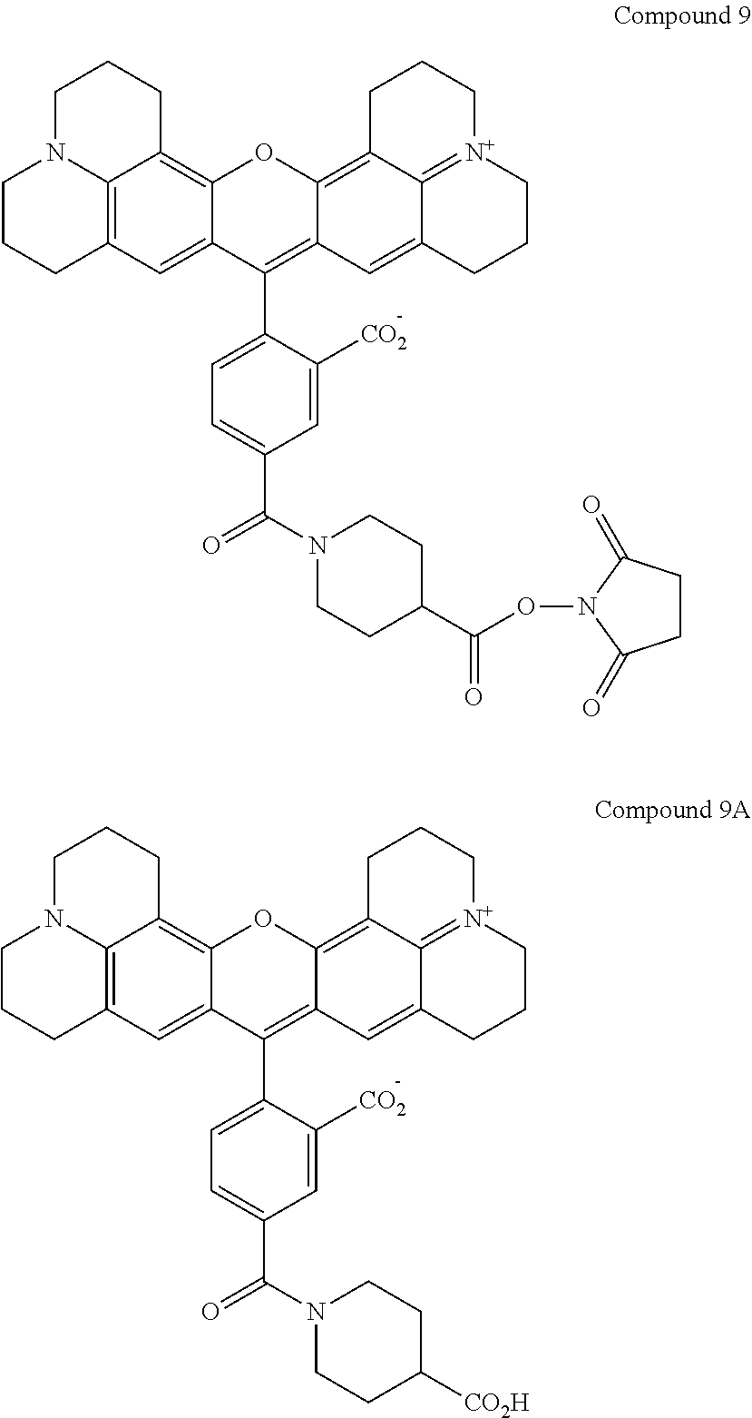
C1CCC2=C3N1CCCC3=C1C(=C2)C(C2=CC=C(C(N3CCC(C(ON4C(=O)CCC4=O)=O)CC3)=O)C=C2[CO2])=C2C(=C3C4=[N+](CCCC4=C2)CCC3)O1.C1CCC2=C3N1CCCC3=C1C(=C2)C(C2=CC=C(C(N3CCC([CO2H])CC3)=O)C=C2[CO2])=C2C(=C3C4=[N+](CCCC4=C2)CCC3)O1
